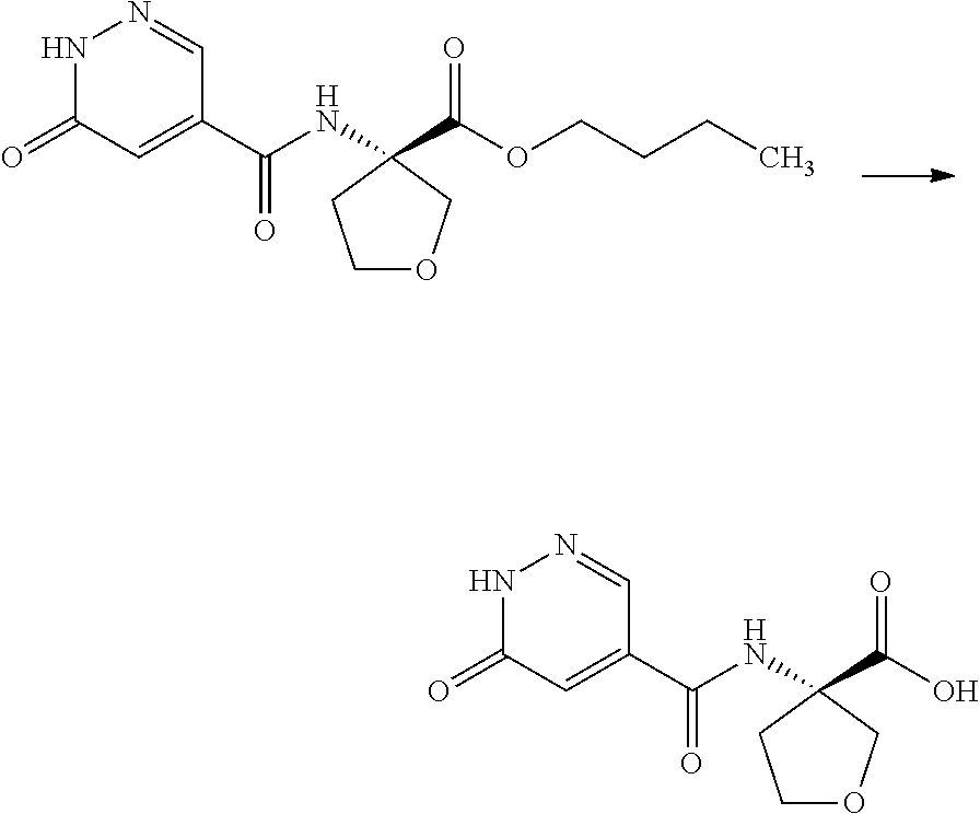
N1C(=O)C=C(C(NC2(C(OCCCC)=O)COCC2)=O)C=N1.N1C(=O)C=C(C(NC2(C(O)=O)COCC2)=O)C=N1
